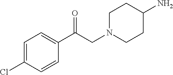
C1=C(Cl)C=CC(C(CN2CCC(N)CC2)=O)=C1
